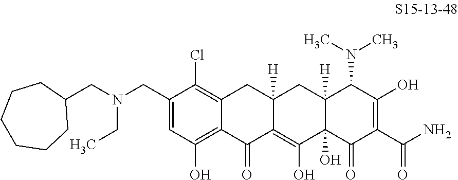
C12=C(Cl)C(CN(CC3CCCCCC3)CC)=CC(O)=C1C(=O)C1=C(O)C3(O)C([H])(CC1([H])C2)C(N(C)C)C(O)=C(C(N)=O)C3=O
